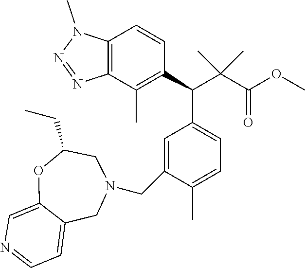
C1=C(CN2CC3=CC=NC=C3OC(CC)C2)C(C)=CC=C1C(C(C(=O)OC)(C)C)C1=C(C)C2=C(C=C1)N(C)N=N2
